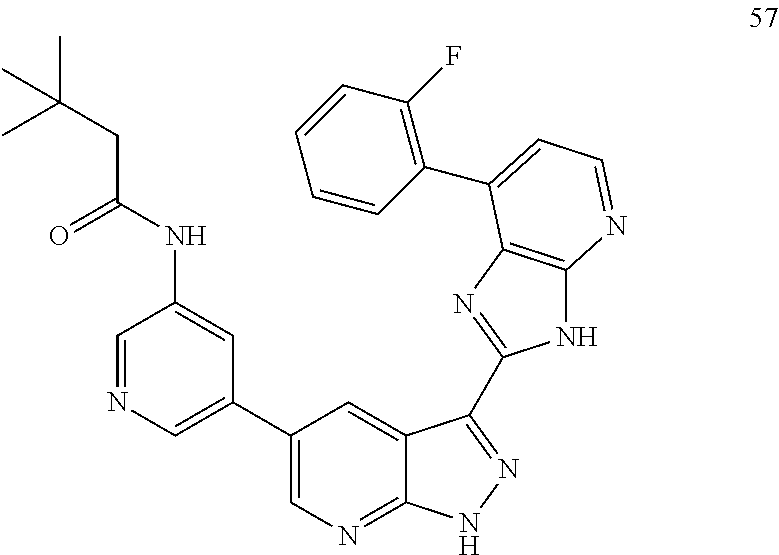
C1=NC=C(C2=CN=C3C(=C2)C(C2=NC4=C(N2)N=CC=C4C2=C(F)C=CC=C2)=NN3)C=C1NC(CC(C)(C)C)=O
